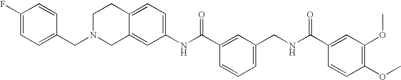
C1(F)=CC=C(CN2CC3=CC(NC(C4=CC(CNC(C5=CC(OC)=C(OC)C=C5)=O)=CC=C4)=O)=CC=C3CC2)C=C1
